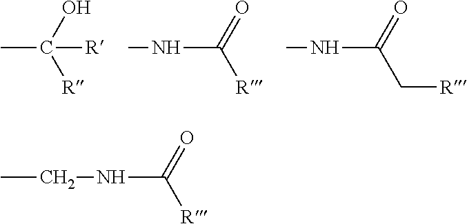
CC([R])([R])O.CNC([R])=O.CNC(C[R])=O.C(NC([R])=O)C
